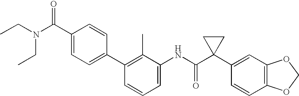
C1(NC(C2(C3=CC4=C(C=C3)OCO4)CC2)=O)=CC=CC(C2=CC=C(C(N(CC)CC)=O)C=C2)=C1C
